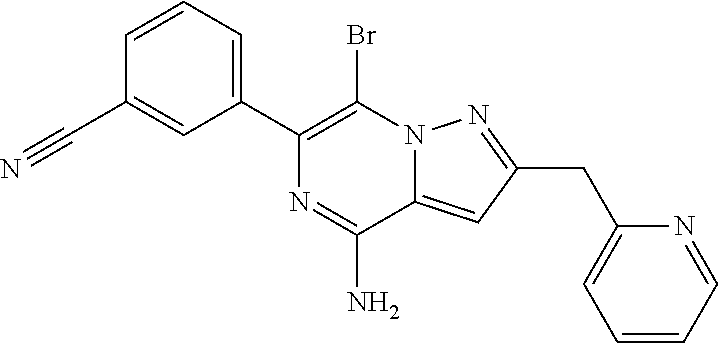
C1(C2=C(Br)N3C(=CC(CC4=CC=CC=N4)=N3)C(N)=N2)=CC=CC(C#N)=C1
